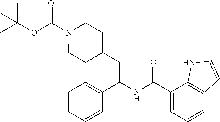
CC(OC(N1CCC(CC(NC(C2=CC=CC3=C2NC=C3)=O)C2=CC=CC=C2)CC1)=O)(C)C
